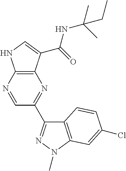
C12=C(N=CC(C3=NN(C)C4=C3C=CC(Cl)=C4)=N1)NC=C2C(=O)NC(C)(C)CC
